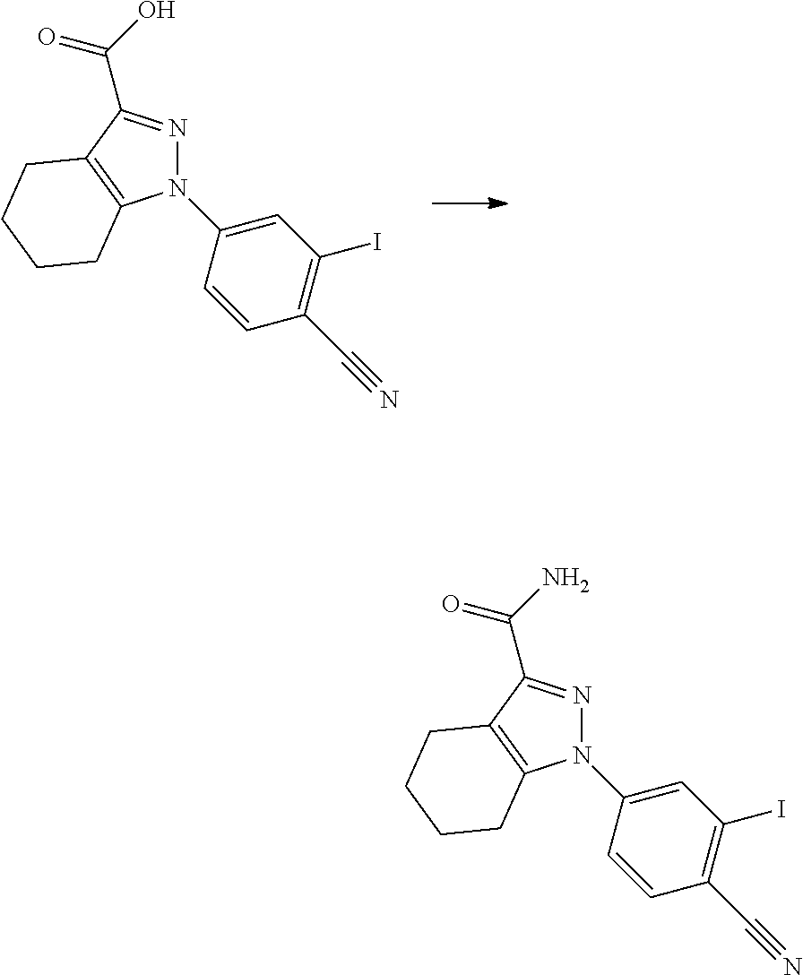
N1(C2=CC(I)=C(C#N)C=C2)N=C(C(O)=O)C2=C1CCCC2.N1(C2=CC(I)=C(C#N)C=C2)N=C(C(N)=O)C2=C1CCCC2
